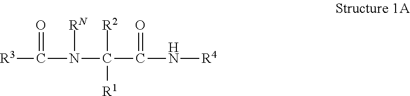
[R3]C(N(C(C(=O)N[R4])([R2])[R1])[RN])=O
